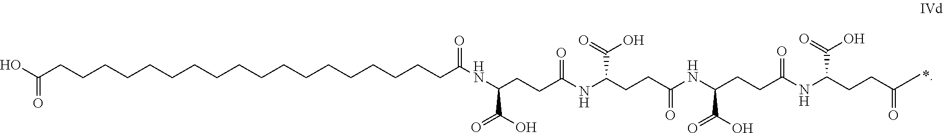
C(CCCCCCCCCCCCCCCCCCC(NC(CCC(NC(CCC(NC(CCC(NC(CCC(C)=O)C(=O)O)=O)C(O)=O)=O)C(=O)O)=O)C(O)=O)=O)(=O)O
